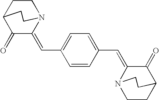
C1CN2C(=CC3=CC=C(C=C4C(=O)C5CCN4CC5)C=C3)C(=O)C1CC2
